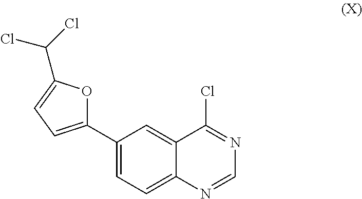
C12=CC(C3=CC=C(C(Cl)Cl)O3)=CC=C1N=CN=C2Cl
